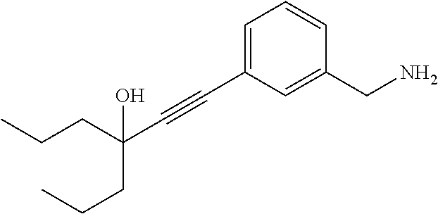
C(C#CC1=CC=CC(CN)=C1)(CCC)(O)CCC
